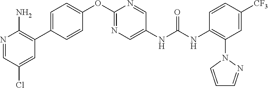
N1=CC(Cl)=CC(C2=CC=C(OC3=NC=C(NC(NC4=C(N5N=CC=C5)C=C([CF3])C=C4)=O)C=N3)C=C2)=C1N
